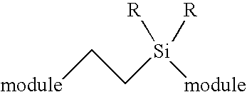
[module]CC[Si]([module])([R])[R]
